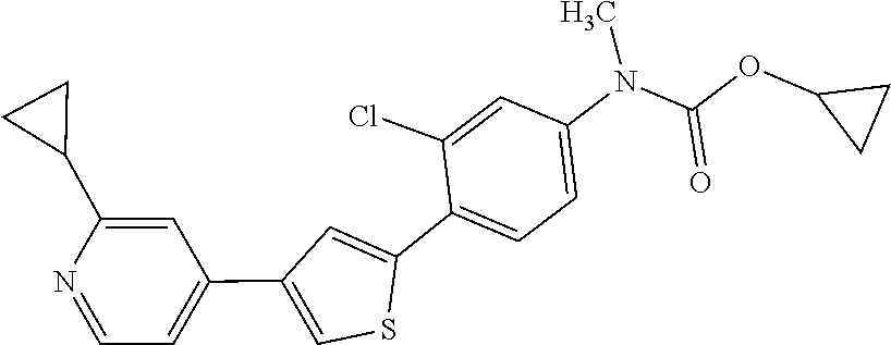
C1(C2=CC(C3=CC=NC(C4CC4)=C3)=CS2)=CC=C(N(C(OC2CC2)=O)C)C=C1Cl
